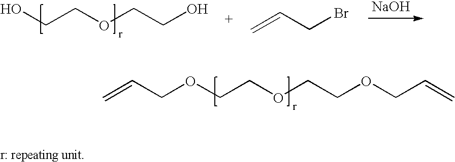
OCCOCCO.[NaOH].C=CCBr.C=CCOCCOCCOCC=C
